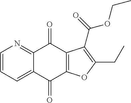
C1=CC=C2C(=N1)C(=O)C1=C(C2=O)OC(CC)=C1C(=O)OCC
